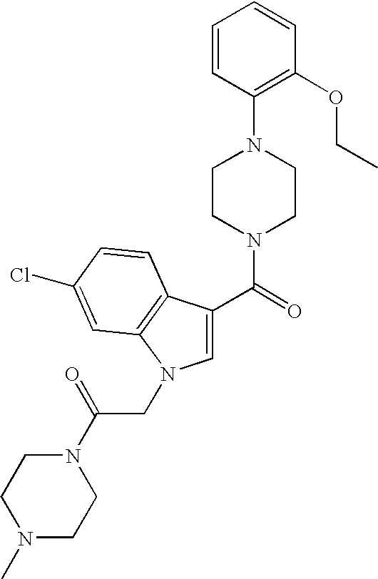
C1=CC(N2CCN(C(=O)C3=CN(CC(N4CCN(C)CC4)=O)C4=C3C=CC(Cl)=C4)CC2)=C(OCC)C=C1
